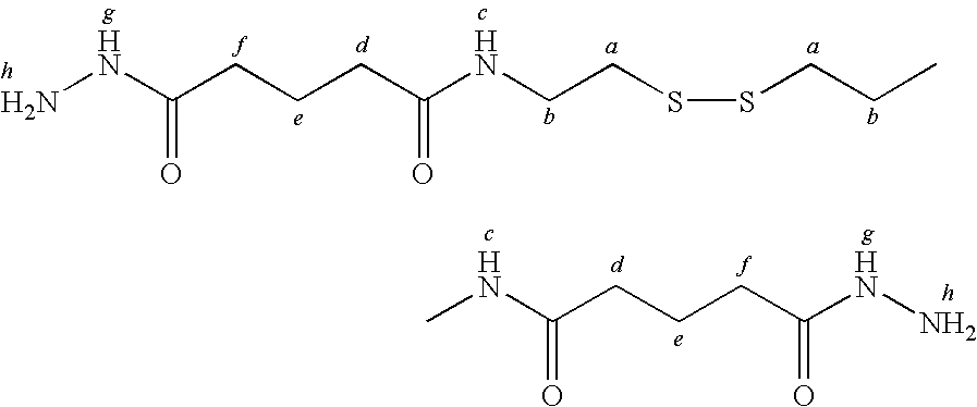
NNC(CCCC(NCCSSCCC)=O)=O.CNC(CCCC(NN)=O)=O
